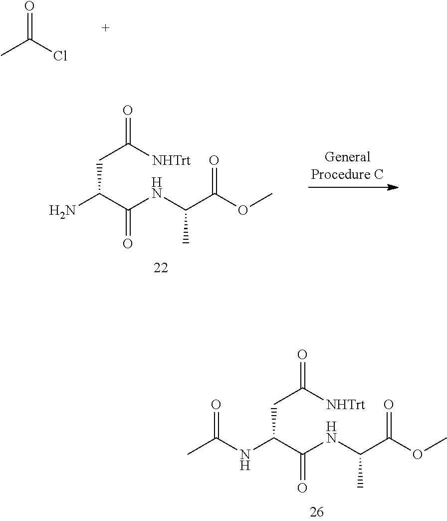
O=C(Cl)C.NC(C(NC(C(OC)=O)C)=O)CC(=O)[NHTrt].N(C(C(NC(C(OC)=O)C)=O)CC(=O)[NHTrt])C(C)=O
